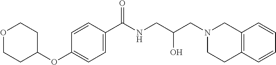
C1=CC(C(NCC(CN2CC3=C(CC2)C=CC=C3)O)=O)=CC=C1OC1CCOCC1
